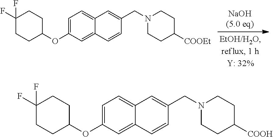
C1=C(OC2CCC(F)(F)CC2)C=C2C(=C1)C=C(CN1CCC([COOEt])CC1)C=C2.C1=C(OC2CCC(F)(F)CC2)C=C2C(=C1)C=C(CN1CCC([COOH])CC1)C=C2
